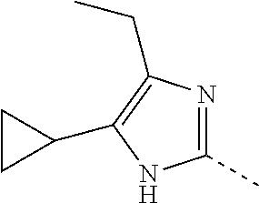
N1=C(C)NC(C2CC2)=C1CC
